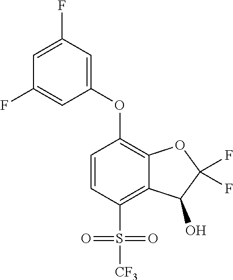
C1=CC(S([CF3])(=O)=O)=C2C(=C1OC1=CC(F)=CC(F)=C1)OC(F)(F)C2O
